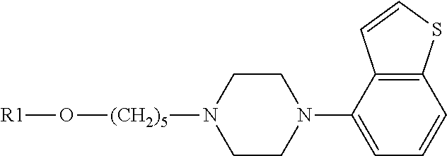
C12=C(C(N3CCN([(CH2)5]O[R1])CC3)=CC=C1)C=CS2
